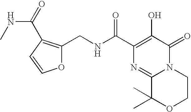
N12C(=O)C(O)=C(C(NCC3=C(C(NC)=O)C=CO3)=O)N=C1C(C)(C)OCC2
